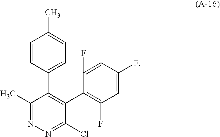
CC1=CC=C(C2=C(C3=C(F)C=C(F)C=C3F)C(Cl)=NN=C2C)C=C1
